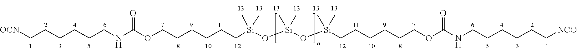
C(CNC(OCCCCCC[Si](O[Si](O[Si](CCCCCCOC(NCCCCCC[NCO])=O)(C)C)(C)C)(C)C)=O)CCCC[OCN]
